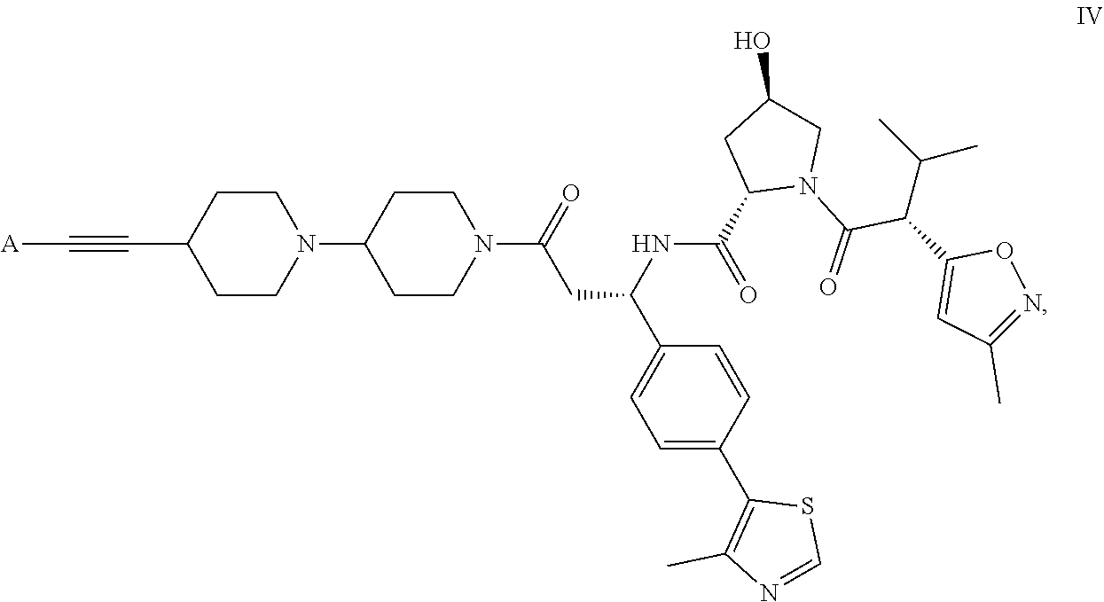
C1(C)=NOC(C(C(N2C(C(NC(C3=CC=C(C4=C(C)N=CS4)C=C3)CC(N3CCC(N4CCC(C#C[A])CC4)CC3)=O)=O)CC(O)C2)=O)C(C)C)=C1
